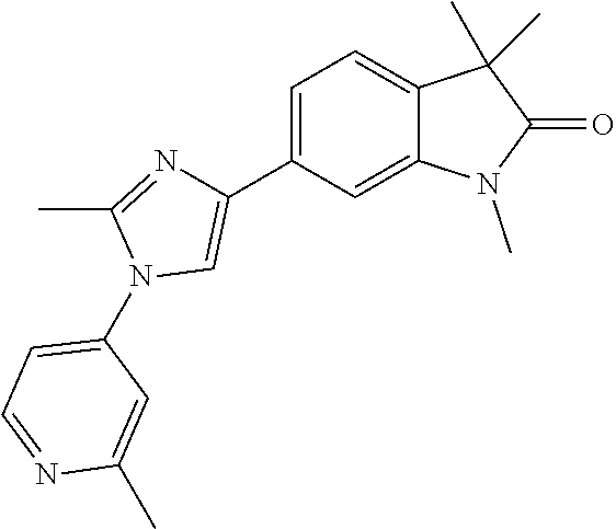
C1=C(C2=CN(C3=CC=NC(C)=C3)C(C)=N2)C=C2C(=C1)C(C)(C)C(=O)N2C
